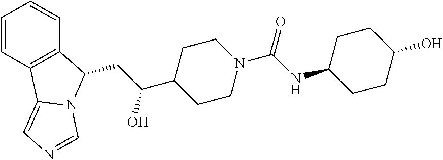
C1=CC2=C(C=C1)C(CC(C1CCN(C(NC3CCC(O)CC3)=O)CC1)O)N1C2=CN=C1
